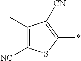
C1([NC])=C(C)C([CN])=C(*)S1
